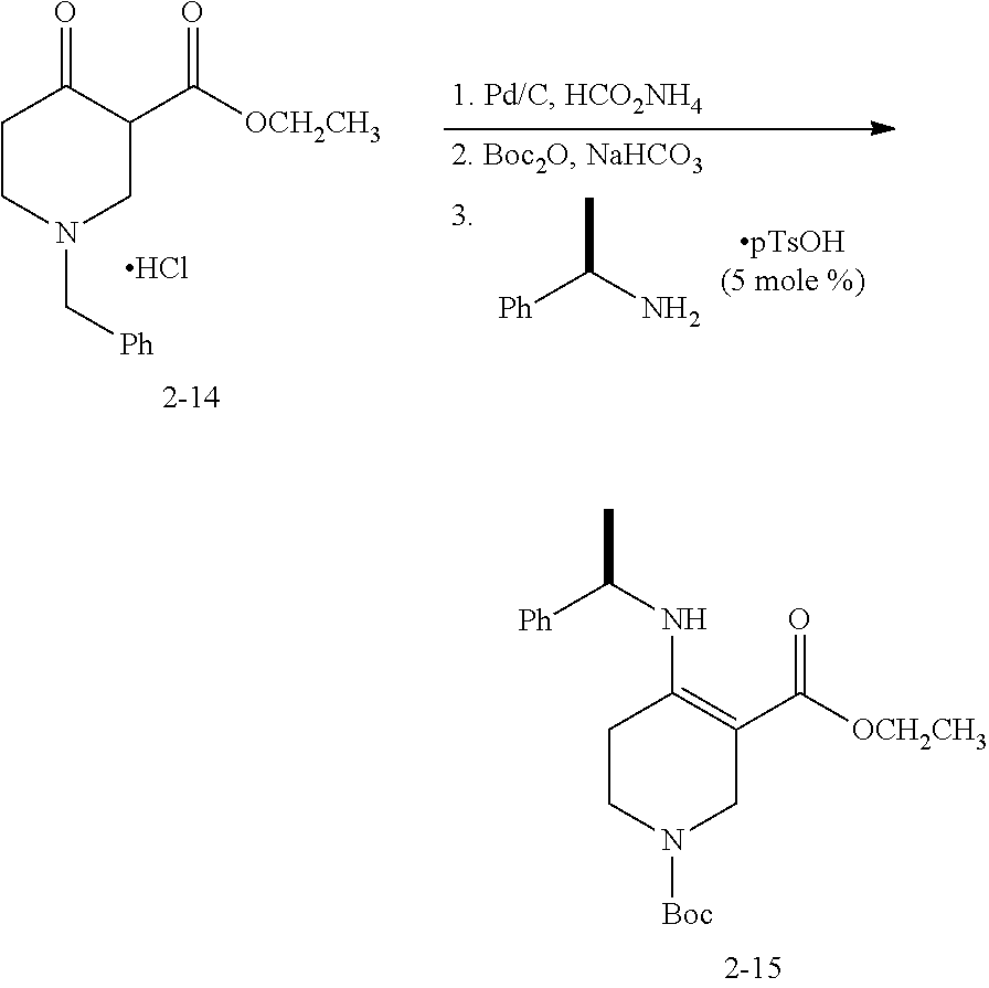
C1CN(C[Ph])CC(C(=O)[OCH2CH3])C1=O.Cl.[Ph]C(C)N.C1CN([Boc])CC(C(=O)[OCH2CH3])=C1NC([Ph])C
